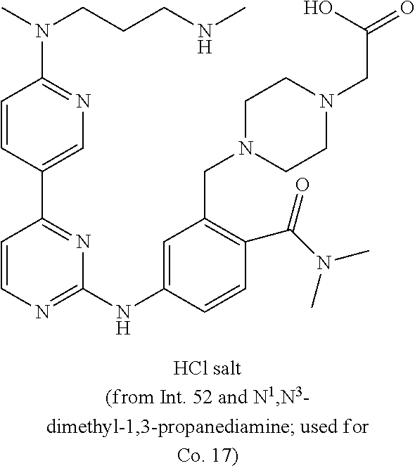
C1=CN=C(NC2=CC(CN3CCN(CC(=O)O)CC3)=C(C(N(C)C)=O)C=C2)N=C1C1=CN=C(N(C)CCCNC)C=C1
